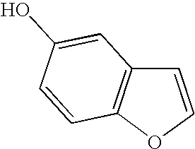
C1=COC2=C1C=C(O)C=C2
